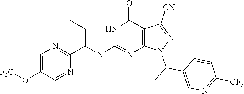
N(C1=NC2=C(C(=O)N1)C([CN])=NN2C(C)C1=CN=C([CF3])C=C1)(C)C(CC)C1=NC=C(O[F3C])C=N1
